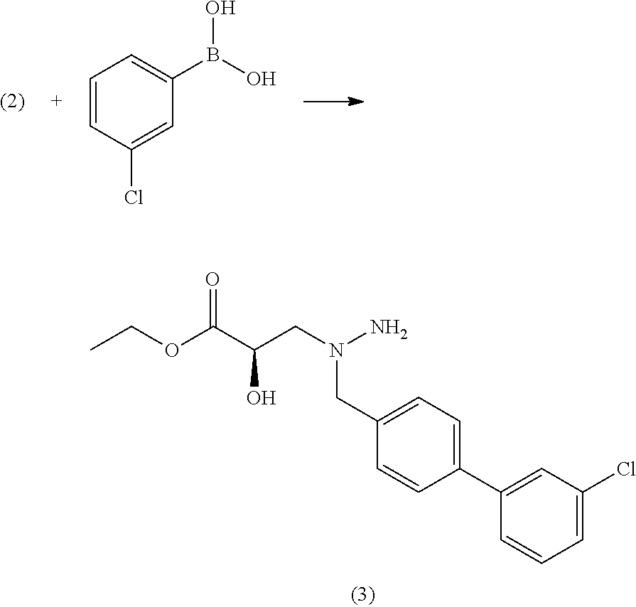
C1=CC(Cl)=CC(B(O)O)=C1.C1=CC(C2=CC(Cl)=CC=C2)=CC=C1CN(N)CC(C(OCC)=O)O
